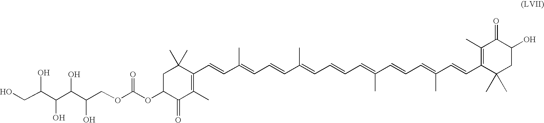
C1C(OC(OCC(O)C(C(C(CO)O)O)O)=O)C(=O)C(C)=C(C=CC(=CC=CC(C)=CC=CC=C(C=CC=C(C=CC2=C(C)C(=O)C(O)CC2(C)C)C)C)C)C1(C)C
